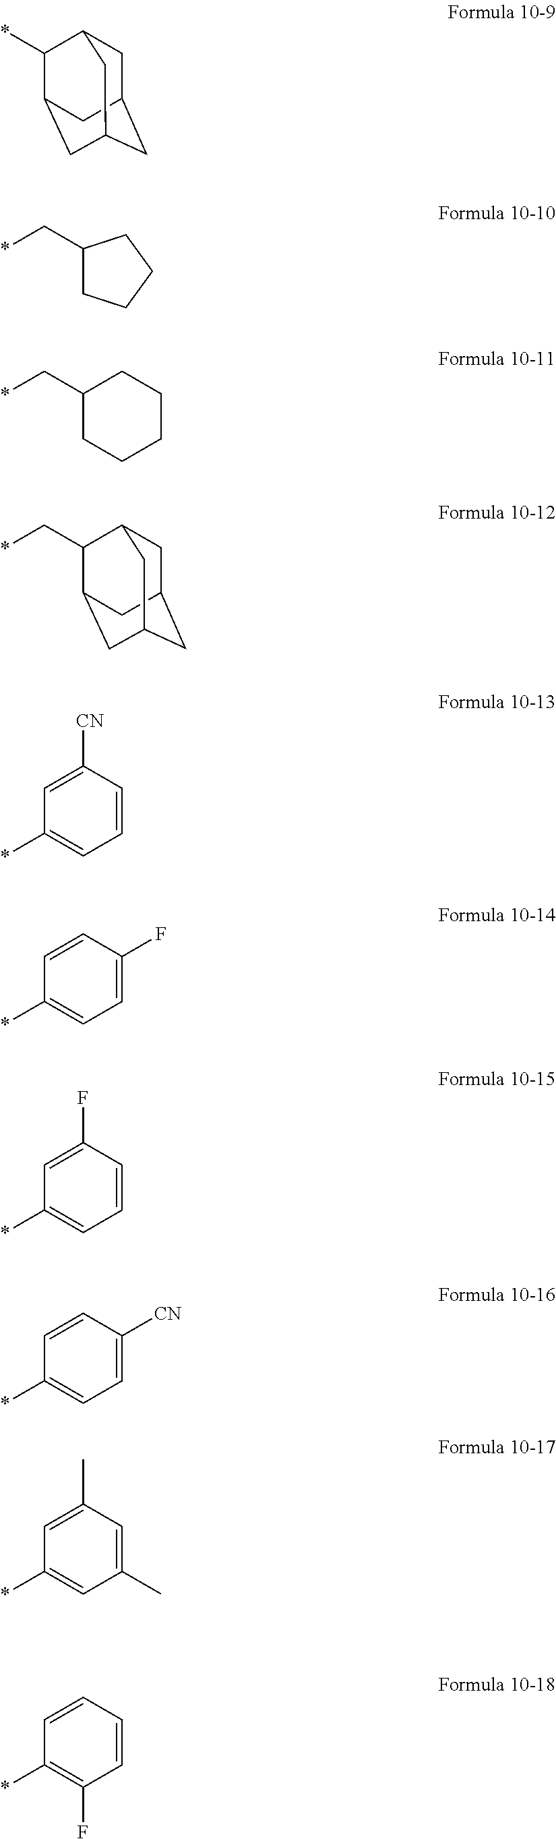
C1C2CC3CC(C(*)C1C3)C2.C1(C*)CCCC1.C1(C*)CCCCC1.C1C2CC3CC(C(C*)C1C3)C2.C1=C([CN])C=CC=C1*.C1=CC(F)=CC=C1*.C1=C(F)C=CC=C1*.C1=CC([CN])=CC=C1*.C1=C(C)C=C(C)C=C1*.C1=CC=CC(F)=C1*
